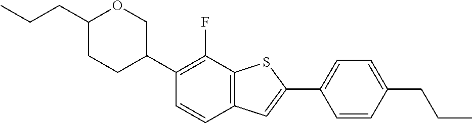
C(CC1CCC(C2=C(F)C3=C(C=C2)C=C(C2=CC=C(CCC)C=C2)S3)CO1)C
